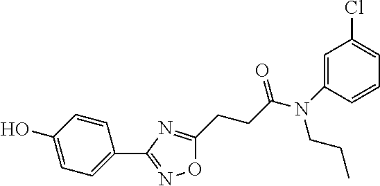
C1=C(N(C(CCC2=NC(C3=CC=C(O)C=C3)=NO2)=O)CCC)C=CC=C1Cl
